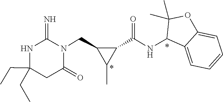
C(C1(CC)NC(=N)N(CC2C(C)C2C(NC2C3=CC=CC=C3OC2(C)C)=O)C(=O)C1)C
